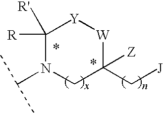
C1([R])([R'])N(C(C)C)CC([Z])(C[J])[W][Y]1
